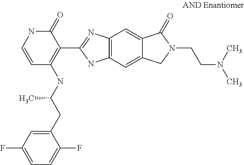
C1(CC(NC2=C(C3=NC4=C(N3)C=C3C(=C4)C(=O)N(CCN(C)C)C3)C(=O)NC=C2)C)=CC(F)=CC=C1F
